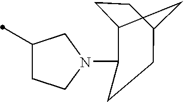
C1(C)CCN(C2C3CCC(C3)CC2)C1
